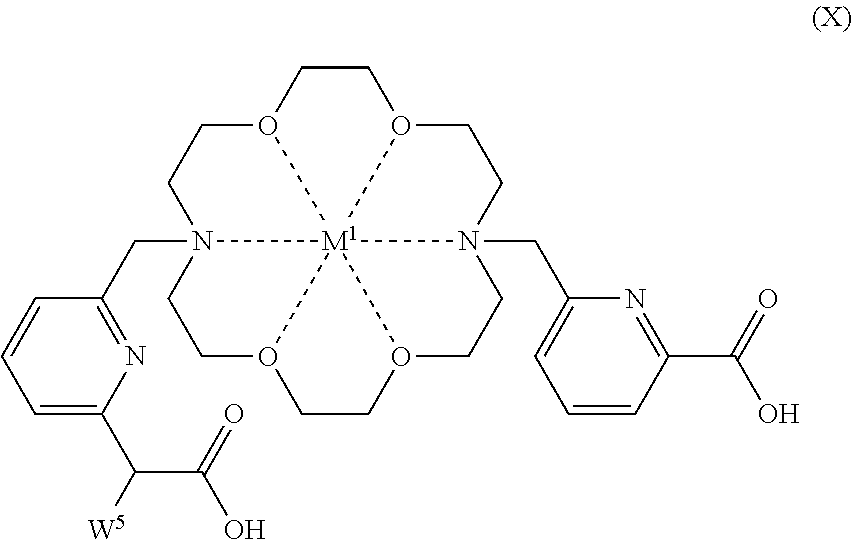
C1CO2CCN3(CC4=NC(C(C(O)=O)[W5])=CC=C4)CCO4CCO5CCN6(CC7=CC=CC(C(O)=O)=N7)CCO1[M1]23645
